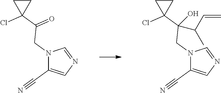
N1(CC(C2(Cl)CC2)=O)C(C#N)=CN=C1.N1(CC(C2(Cl)CC2)(O)C(C)C=C)C(C#N)=CN=C1
